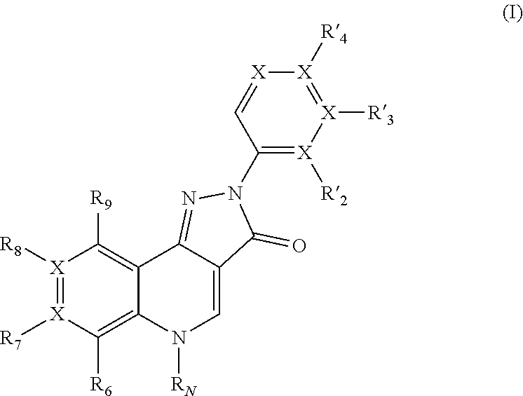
[RN]N1C=C2C(=NN(C3=[X]([R2])[X]([R3])=[X]([R4])[X]=C3)C2=O)C2=C([R9])[X]([R8])=[X]([R7])C([R6])=C12
